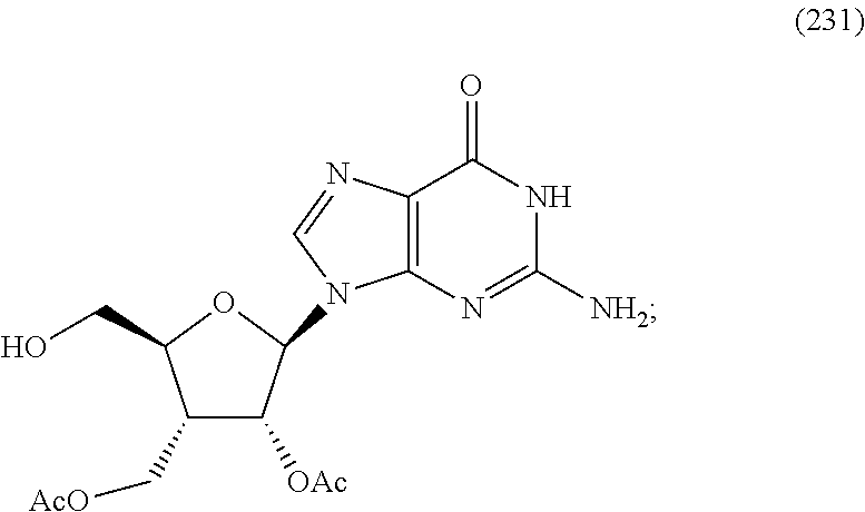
C1(C[AcO])C([OAc])C(N2C3=C(C(=O)NC([NH2])=N3)N=C2)OC1CO
